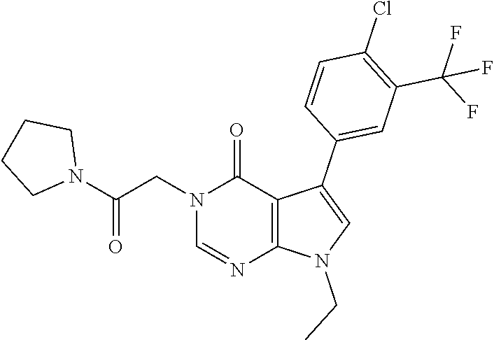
C1=NC2=C(C(C3=CC(C(F)(F)F)=C(Cl)C=C3)=CN2CC)C(=O)N1CC(N1CCCC1)=O
